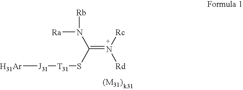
[H31Ar][J31][T31]SC(=N([Rc])[Rd])N([Ra])[Rb]
